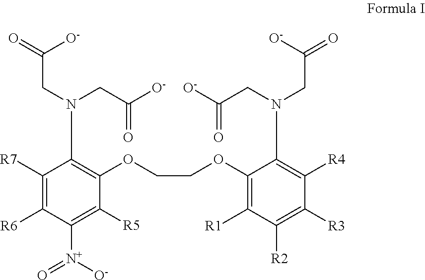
C1([R7])=C([R6])C([N+]([O-])=O)=C([R5])C(OCCOC2=C([R1])C([R2])=C([R3])C([R4])=C2N(CC(=O)[O-])CC([O-])=O)=C1N(CC(=O)[O-])CC([O-])=O
